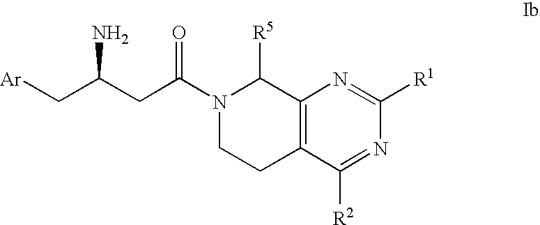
C12=C(C([R2])=NC([R1])=N1)CCN(C(CC(C[Ar])N)=O)C2[R5]
